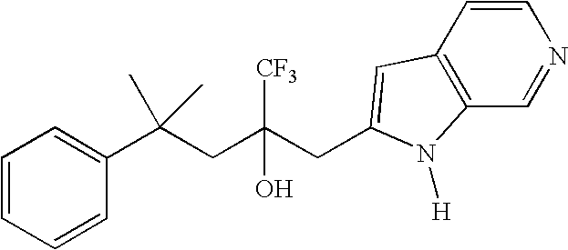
C1=CC(C(CC(CC2=CC3=C(C=NC=C3)N2[H])([CF3])O)(C)C)=CC=C1
